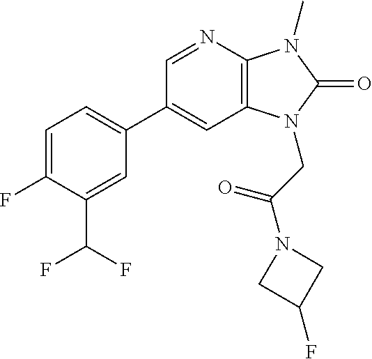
C1(C2=CC=C(F)C(C(F)F)=C2)=CC2=C(N=C1)N(C)C(=O)N2CC(N1CC(F)C1)=O
